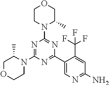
C1OCCN(C2=NC(N3C(C)COCC3)=NC(C3=CN=C(N)C=C3C(F)(F)F)=N2)C1C
